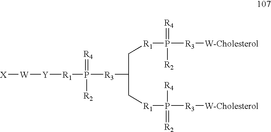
[X][W][Y][R1]P(=[R4])([R2])[R3]C(C[R1]P([R3][W-Cholesterol])(=[R4])[R2])C[R1]P([R4])(=[R2])[R3][W-Cholesterol]
